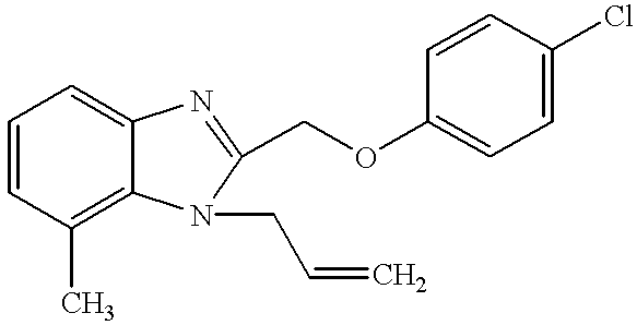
C1=CC(C)=C2C(=C1)N=C(COC1=CC=C(Cl)C=C1)N2CC=C
